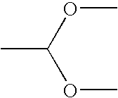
COC(OC)C
